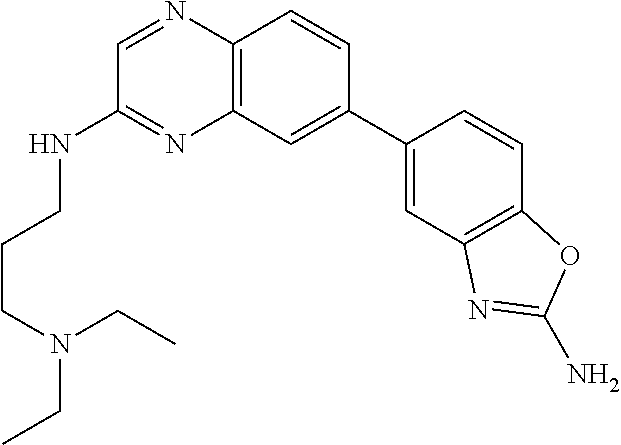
C12=C(C=C(C3=CC4=C(C=C3)OC(N)=N4)C=C1)N=C(NCCCN(CC)CC)C=N2
